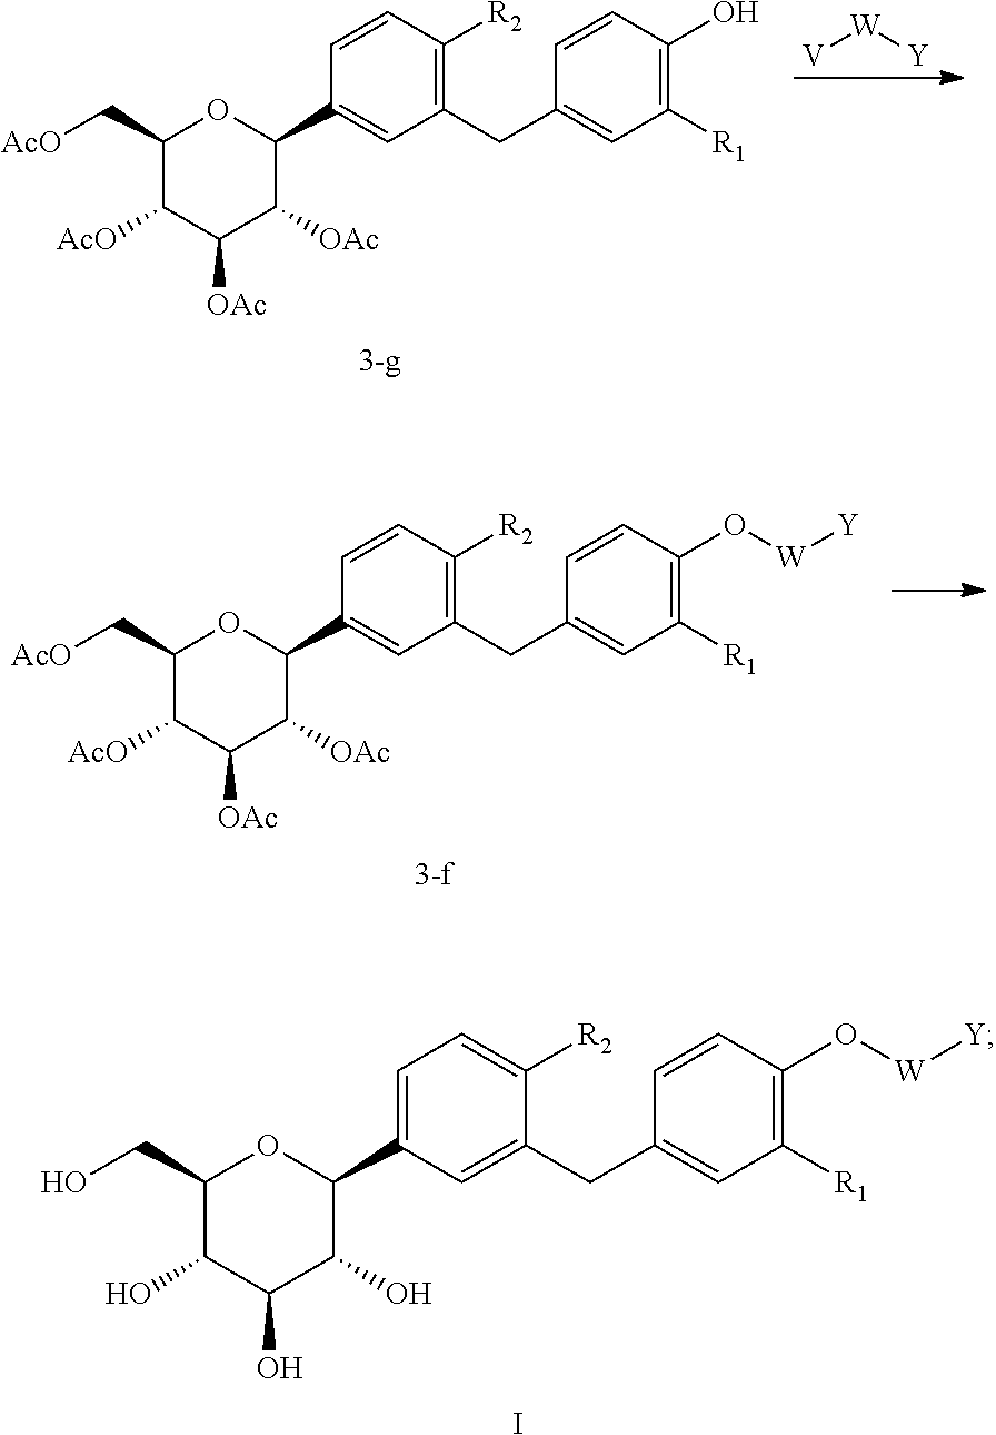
C1(CO)C(O)C(O)C(O)C(C2=CC=C([R2])C(CC3=CC([R1])=C(O[W][Y])C=C3)=C2)O1.I.C1(C[AcO])C([AcO])C([OAc])C([OAc])C(C2=CC(CC3=CC([R1])=C(O[W][Y])C=C3)=C([R2])C=C2)O1.[3-f].[V][W][Y].C1(C[AcO])C([AcO])C([OAc])C([OAc])C(C2=CC(CC3=CC([R1])=C(O)C=C3)=C([R2])C=C2)O1.[3-g]
